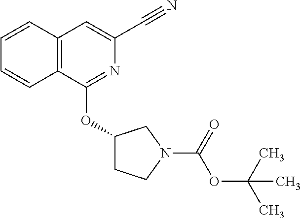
C1=CC2=C(C=C1)C(OC1CCN(C(OC(C)(C)C)=O)C1)=NC(C#N)=C2
